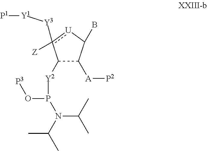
C1([Y2]P(O[P3])N(C(C)C)C(C)C)C([A][P2])C(B)[U]c1([Y3][Y1][P1])[Z]
